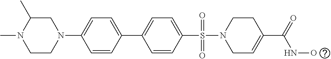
C1=CC(S(=O)(=O)N2CC=C(C(=O)NO)CC2)=CC=C1C1=CC=C(N2CC(C)N(C)CC2)C=C1
